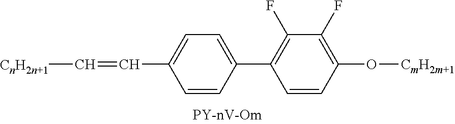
C1=C(C2=C(F)C(F)=C(O[CmH2m+1])C=C2)C=CC(C=C[CnH2n+1])=C1
